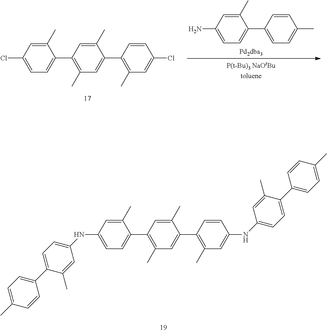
C1(NC2=CC=C(C3=CC=C(C)C=C3)C(C)=C2)=CC=C(C2=C(C)C=C(C3=C(C)C=C(NC4=CC=C(C5=CC=C(C)C=C5)C(C)=C4)C=C3)C(C)=C2)C(C)=C1.C1(N)=CC=C(C2=CC=C(C)C=C2)C(C)=C1.C1(Cl)=CC=C(C2=C(C)C=C(C3=C(C)C=C(Cl)C=C3)C(C)=C2)C(C)=C1
